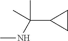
CNC(C)(C)C1CC1
